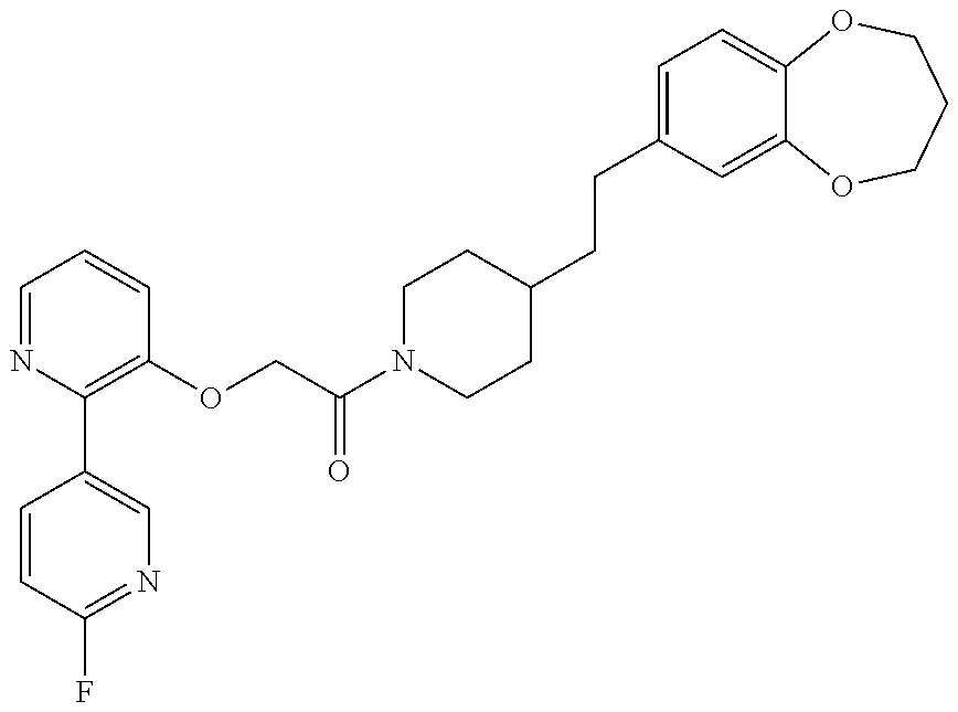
C1=CC(F)=NC=C1C1=C(OCC(N2CCC(CCC3=CC=C4C(=C3)OCCCO4)CC2)=O)C=CC=N1
